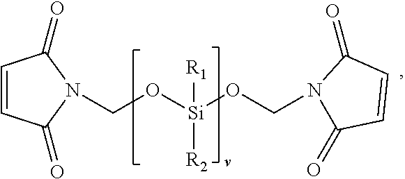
C1=CC(=O)N(CO[Si](OCN2C(=O)C=CC2=O)([R1])[R2])C1=O
